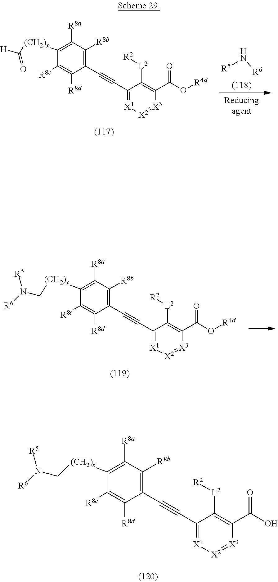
[X2]1=[X3]C(C(=O)O[R4d])=C([L2][R2])C(C#CC2=C([R8b])C([R8a])=C([(CH2)x]CN([R6])[R5])C([R8c])=C2[R8d])=[X1]1.[X2]1=[X3]C(C(=O)O)=C([L2][R2])C(C#CC2=C([R8b])C([R8a])=C([(CH2)x]CN([R5])[R6])C([R8c])=C2[R8d])=[X1]1.[X2]1=[X3]C(C(=O)O[R4d])=C([L2][R2])C(C#CC2=C([R8b])C([R8a])=C([(CH2)x]C([H])=O)C([R8c])=C2[R8d])=[X1]1.[R5]N[R6]
